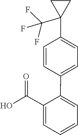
C(C1=CC=CC=C1C1=CC=C(C2(C(F)(F)F)CC2)C=C1)(O)=O
